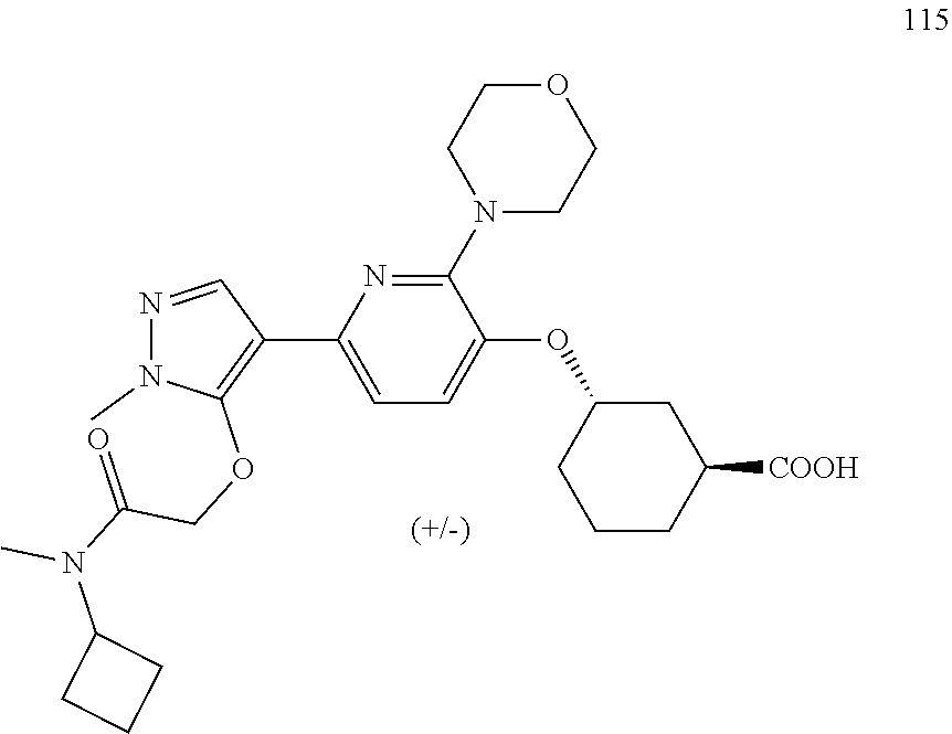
C1(N2CCOCC2)=NC(C2=C(OCC(N(C3CCC3)C)=O)N(C)N=C2)=CC=C1OC1CCCC([COOH])C1
